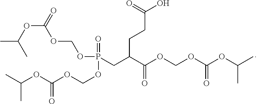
O(C(=O)OCOP(=O)(CC(C(OCOC(OC(C)C)=O)=O)CCC(O)=O)OCOC(=O)OC(C)C)C(C)C
